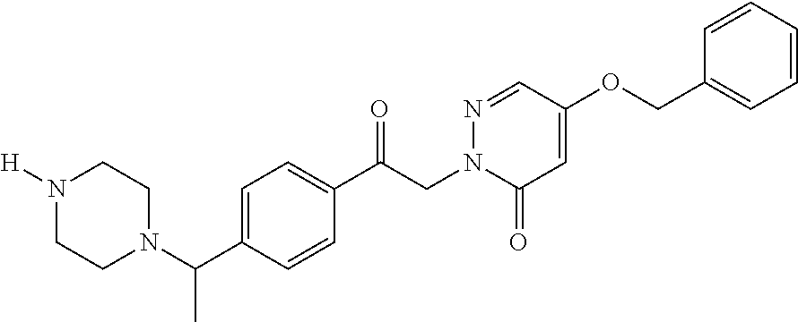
C(CN1C(=O)C=C(OCC2=CC=CC=C2)C=N1)(=O)C1=CC=C(C(N2CCN([H])CC2)C)C=C1
